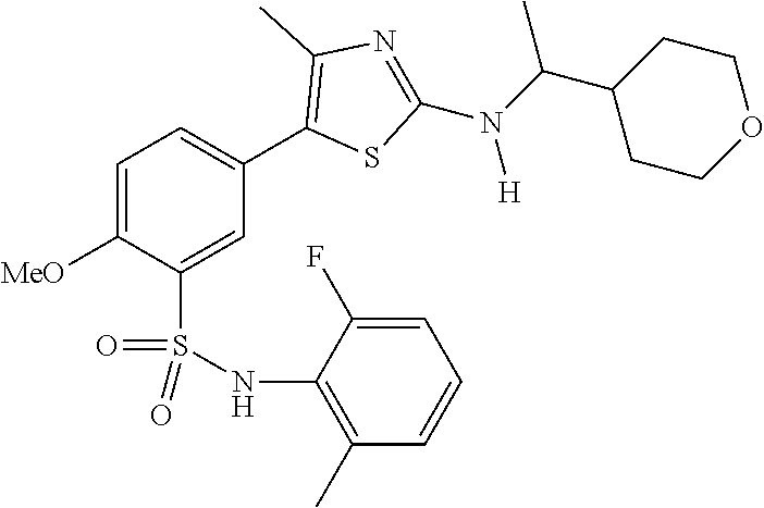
C1=C([MeO])C(S(NC2=C(C)C=CC=C2F)(=O)=O)=CC(C2=C(C)N=C(N(C(C3CCOCC3)C)[H])S2)=C1
